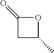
C1C(C)OC1=O
